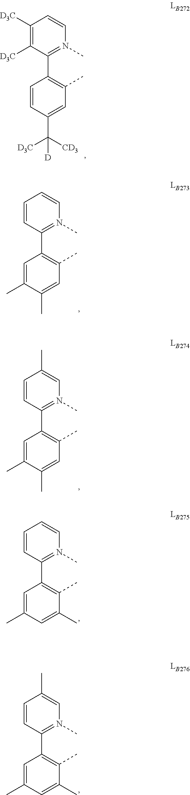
C1([D3C])=C([D3C])C(C2=C(C)C=C(C([D3C])([CD3])[D])C=C2)=N(C)C=C1.C1=CC(C2=C(C)C=C(C)C(C)=C2)=N(C)C=C1.C1=CC(C2=C(C)C=C(C)C(C)=C2)=N(C)C=C1C.C1=CC(C2=C(C)C(C)=CC(C)=C2)=N(C)C=C1.C1=CC(C2=C(C)C(C)=CC(C)=C2)=N(C)C=C1C
